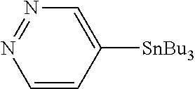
C1=CC([SnBu3])=CN=N1
